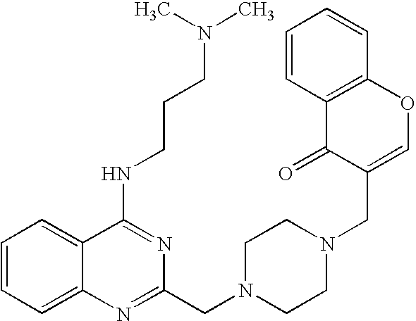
C1=CC=C2C(=C1)C(NCCCN(C)C)=NC(CN1CCN(CC3=COC4=C(C3=O)C=CC=C4)CC1)=N2
